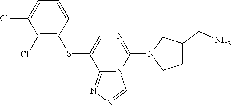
C1CN(C2=NC=C(SC3=C(Cl)C(Cl)=CC=C3)C3=NN=CN23)CC1CN
